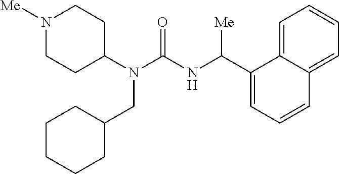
N1([Me])CCC(N(C(=O)NC(C2=CC=CC3=CC=CC=C23)[Me])CC2CCCCC2)CC1
